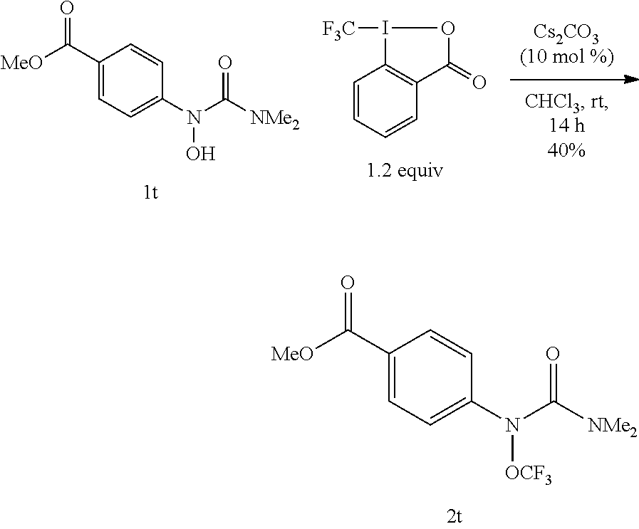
N(C([NMe2])=O)([OCF3])C1=CC=C(C([MeO])=O)C=C1.C1=CC=CC2=C1I([F3C])OC2=O.N(C([NMe2])=O)(O)C1=CC=C(C([MeO])=O)C=C1
